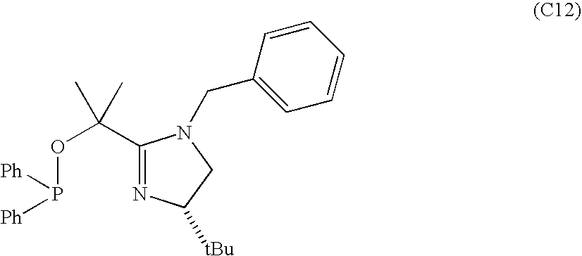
C1(C(OP([Ph])[Ph])(C)C)=NC([tBu])CN1CC1=CC=CC=C1
